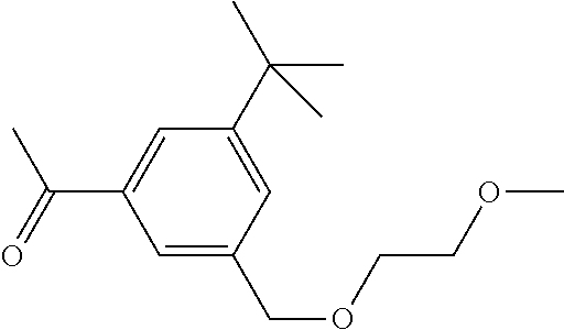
C1=C(COCCOC)C=C(C(C)(C)C)C=C1C(=O)C
